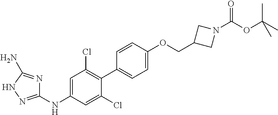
C1(NC2=CC(Cl)=C(C3=CC=C(OCC4CN(C(OC(C)(C)C)=O)C4)C=C3)C(Cl)=C2)=NNC(N)=N1
